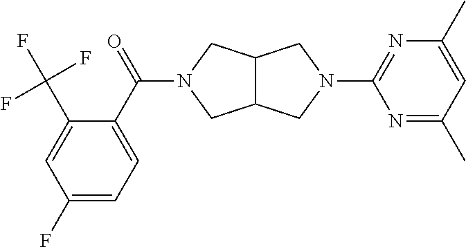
C12C(CN(C(C3=CC=C(F)C=C3C(F)(F)F)=O)C1)CN(C1=NC(C)=CC(C)=N1)C2
